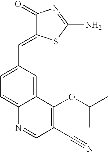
C1=C(C=C2C(=O)N=C(N)S2)C=C2C(=C1)N=CC(C#N)=C2OC(C)C
